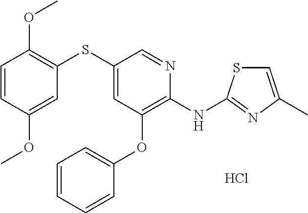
C1=CC=CC(OC2=C(NC3=NC(C)=CS3)N=CC(SC3=C(OC)C=CC(OC)=C3)=C2)=C1.Cl
